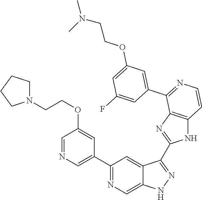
C1(C2=CN=CC(OCCN3CCCC3)=C2)=NC=C2C(=C1)C(C1=NC3=C(N1)C=CN=C3C1=CC(OCCN(C)C)=CC(F)=C1)=NN2
